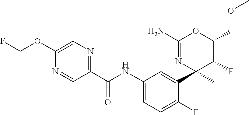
C1(C(NC2=CC=C(F)C(C3(C)N=C(N)OC(COC)C3F)=C2)=O)=NC=C(OCF)N=C1
